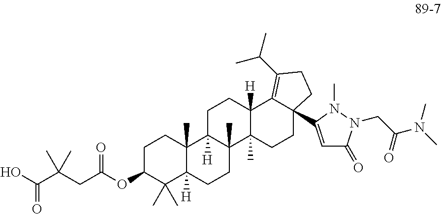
OC(C(CC(OC1C(C)(C)C2([H])C(C)(CC1)C1([H])C(C)(CC2)C2(C)C([H])(CC1)C1=C(C(C)C)CCC1(C1=CC(=O)N(CC(N(C)C)=O)N1C)CC2)=O)(C)C)=O
